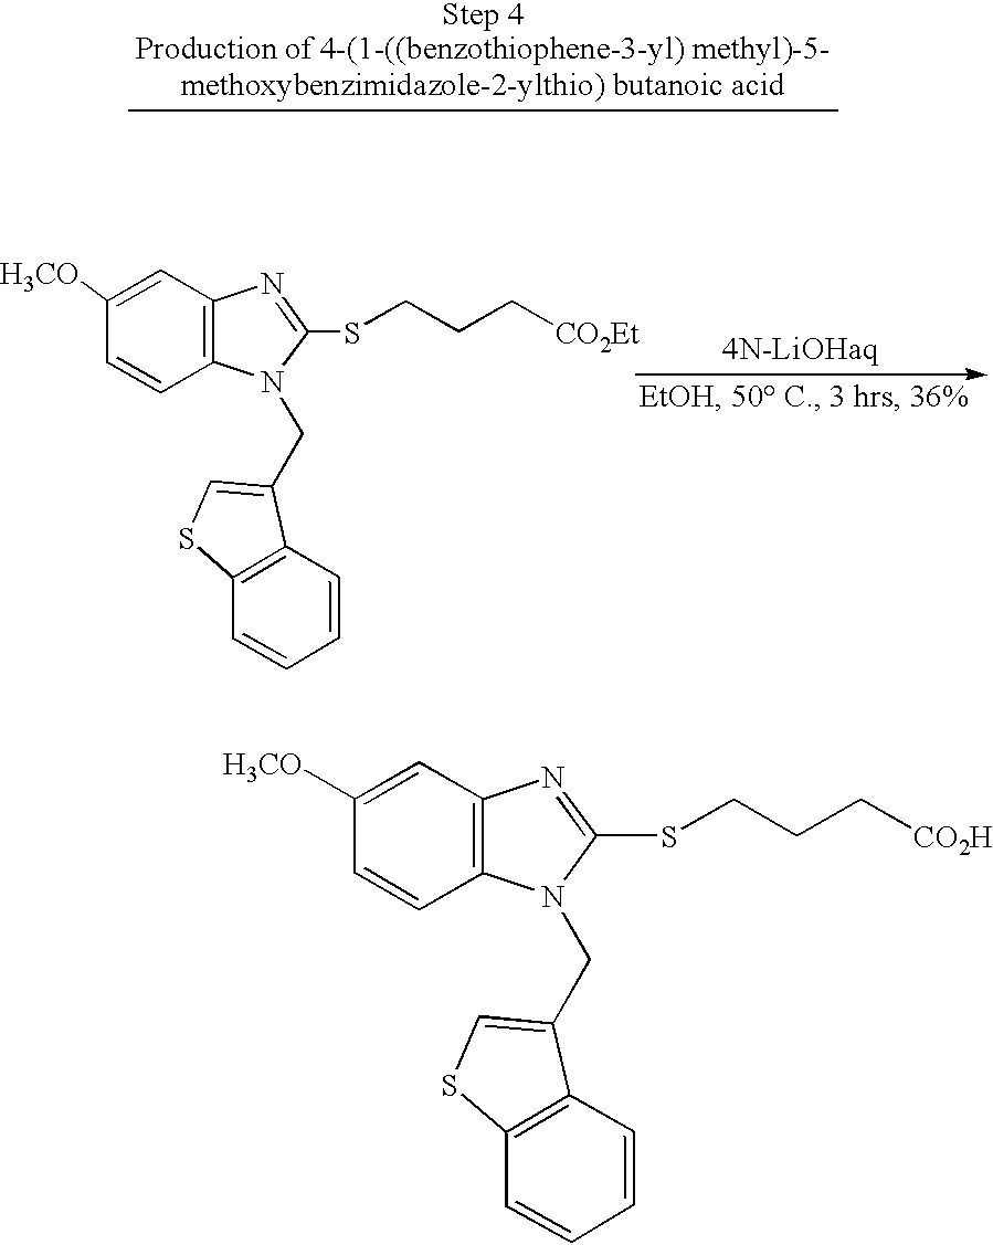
C1=C([H3CO])C=CC2=C1N=C(SCCC[CO2H])N2CC1=CSC2=C1C=CC=C2.C1=C([H3CO])C=CC2=C1N=C(SCCC[CO2Et])N2CC1=CSC2=C1C=CC=C2
